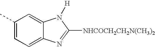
C1(C)=CC=C2C(=C1)N([H])C([NHCOCH2CH2N(CH3)2])=N2
